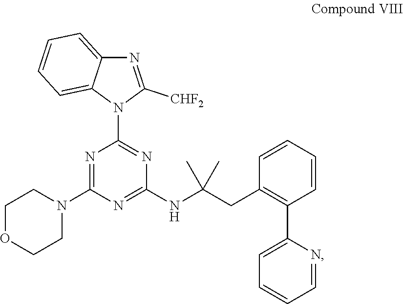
C1COCCN1C1=NC(N2C3=CC=CC=C3N=C2[CHF2])=NC(NC(CC2=C(C3=CC=CC=N3)C=CC=C2)(C)C)=N1
